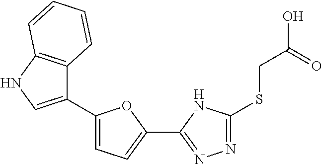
C1(C2=CC=C(C3=NN=C(SCC(O)=O)N3)O2)=CNC2=C1C=CC=C2
